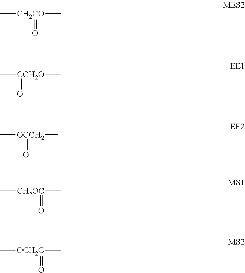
C[CH2CO](C)=O.C[CCH2O](C)=O.C[OCCH2](C)=O.C[CH2OC](C)=O.C[OCH2C](C)=O
